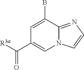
C1=C(B)C2=NC=CN2C=C1C([R3a])=O
